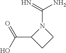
N1(C(=N)N)C(C(O)=O)CC1
